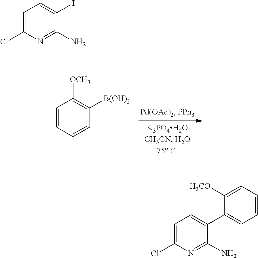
C1=C(Cl)N=C(N)C(I)=C1.C1=CC=CC([B(OH)2])=C1[OCH3].C1=C(Cl)N=C(N)C(C2=CC=CC=C2[H3CO])=C1
